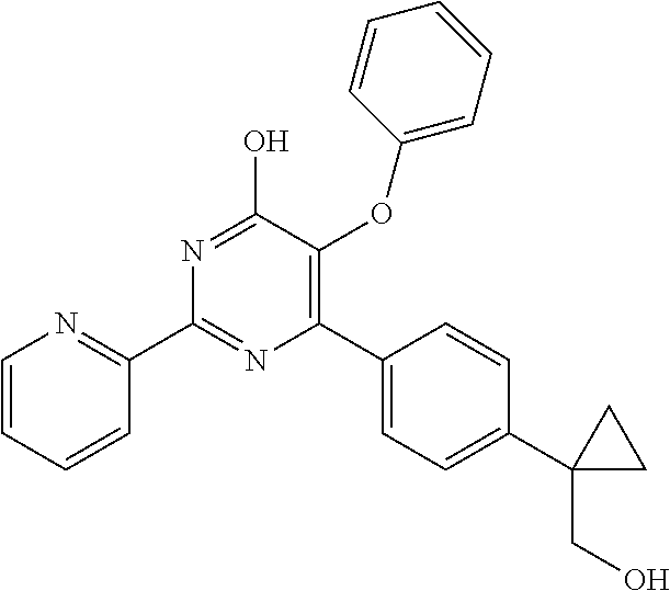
C1(C2=CC=C(C3(CO)CC3)C=C2)=C(OC2=CC=CC=C2)C(O)=NC(C2=NC=CC=C2)=N1
